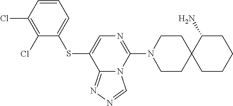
C1=C(SC2=CC=CC(Cl)=C2Cl)C2=NN=CN2C(N2CCC3(CC2)CCCCC3N)=N1
